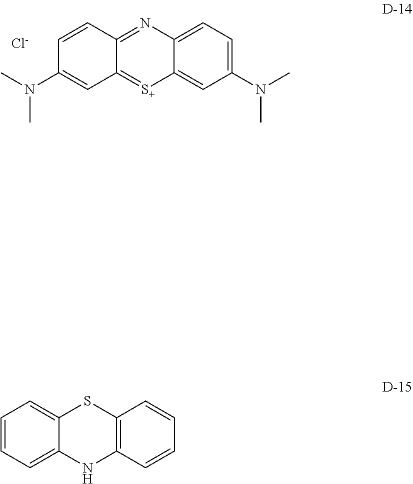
C1(N(C)C)=CC=C2C(=C1)[S+]=C1C(=N2)C=CC(N(C)C)=C1.[Cl-].C1=CC=C2C(=C1)SC1=C(N2)C=CC=C1
